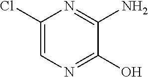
C1(Cl)=CN=C(O)C(N)=N1
